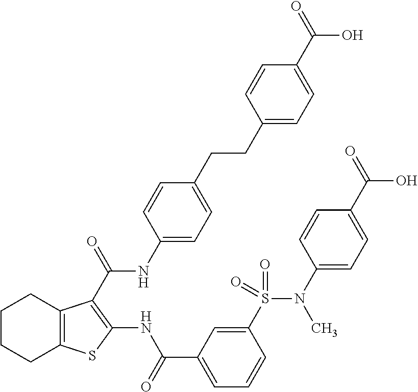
C1(CCC2=CC=C(NC(=O)C3=C(NC(C4=CC=CC(S(N(C5=CC=C(C(=O)O)C=C5)C)(=O)=O)=C4)=O)SC4=C3CCCC4)C=C2)=CC=C(C(=O)O)C=C1
